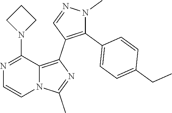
C1=CN2C(=C(C3=C(C4=CC=C(CC)C=C4)N(C)N=C3)N=C2C)C(N2CCC2)=N1
